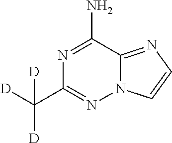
N1=C(N)C2=NC=CN2N=C1C([D])([D])[D]
